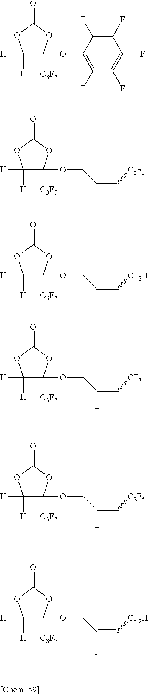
C1([H])([H])C(OC2=C(F)C(F)=C(F)C(F)=C2F)([C3F7])OC(=O)O1.C1([H])([H])C(OCC=C[C2F5])([C3F7])OC(=O)O1.C1([H])([H])C(OCC=C[CF2H])([C3F7])OC(=O)O1.C1([H])([H])C(OCC(=C[CF3])F)([C3F7])OC(=O)O1.C1([H])([H])C(OCC(=C[C2F5])F)([C3F7])OC(=O)O1.C1([H])([H])C(OCC(=C[CF2H])F)([C3F7])OC(=O)O1
